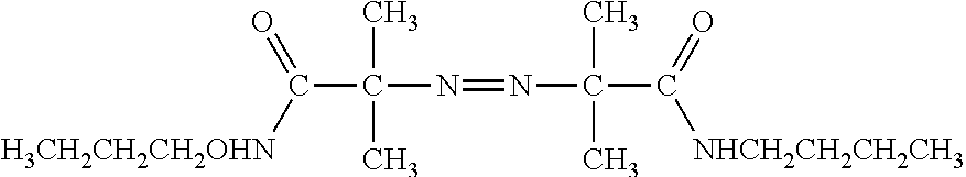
C(C(C)(C)N=NC(C)(C)C(=O)[NHCH2CH2CH2CH3])([H3CH2CH2CH2OHN])=O
